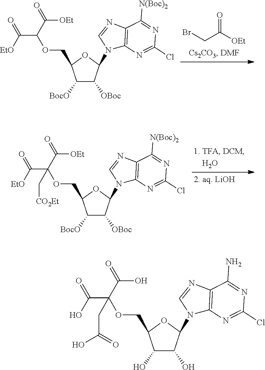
C1(O)C(O)C(N2C3=C(N=C2)C(N)=NC(Cl)=N3)OC1COC(C(=O)O)(C(O)=O)CC(=O)O.C1([BocO])C([OBoc])C(N2C3=C(N=C2)C([N(Boc)2])=NC(Cl)=N3)OC1COC(C(=O)[EtO])C([OEt])=O.BrCC([OEt])=O.C1([BocO])C([OBoc])C(N2C3=C(N=C2)C([N(Boc)2])=NC(Cl)=N3)OC1COC(C(=O)[EtO])(C([OEt])=O)C[CO2Et]
